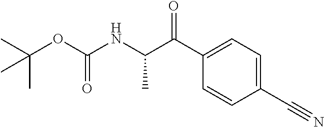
C(OC(NC(C(C1=CC=C(C#N)C=C1)=O)C)=O)(C)(C)C
